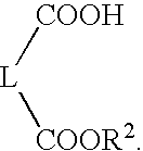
[L]([COOH])[COOR2]
